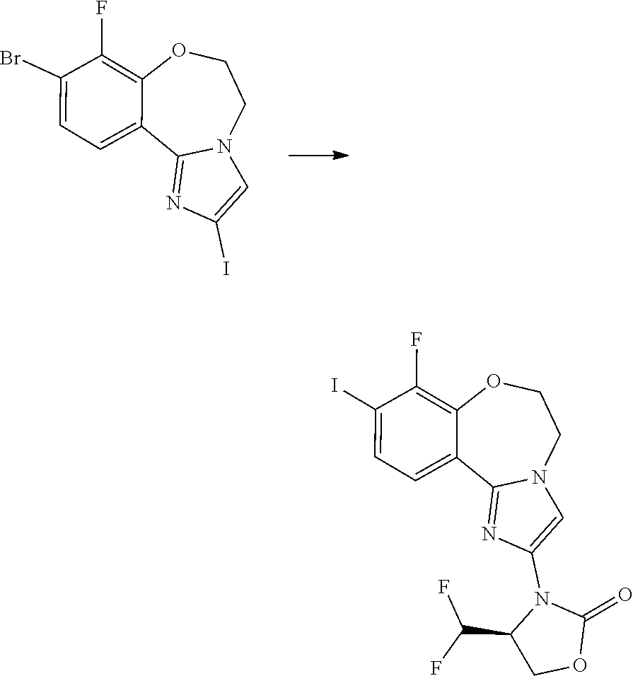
C1(I)=CN2C(=N1)C1=CC=C(Br)C(F)=C1OCC2.C(C1COC(=O)N1C1=CN2C(=N1)C1=CC=C(I)C(F)=C1OCC2)(F)F
